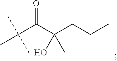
C(C(C(C)(C)C)=O)(CCC)(C)O
